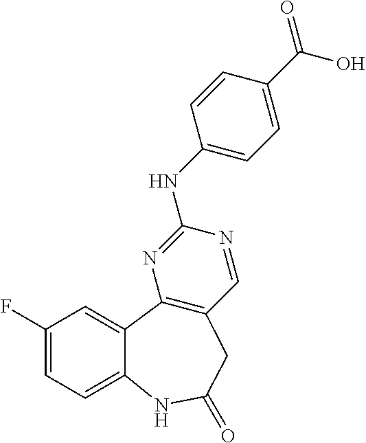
C1(NC2=CC=C(C(O)=O)C=C2)=NC2=C(C=N1)CC(=O)NC1=CC=C(F)C=C21
